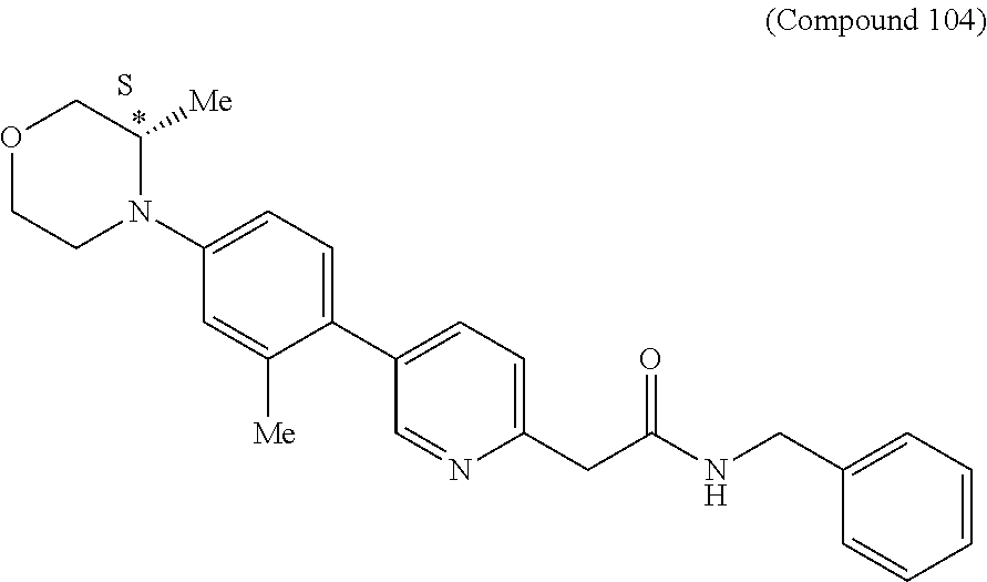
C1(C2=CC=C(CC(NCC3=CC=CC=C3)=O)N=C2)=CC=C(N2C([Me])COCC2)C=C1[Me].S
